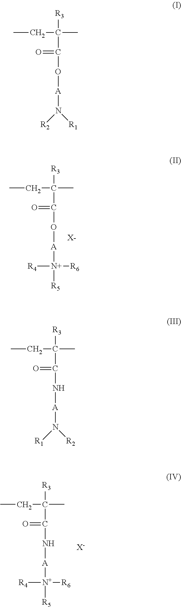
CCC(C)([R3])C(=O)O[A][N+]([R4])([R6])[R5].[X-].CCC(C)([R3])C(=O)N[A][N+]([R4])([R6])[R5].[X-].CCC(C)([R3])C(=O)O[A]N([R2])[R1].CCC(C)([R3])C(=O)N[A]N([R1])[R2]
